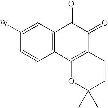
C12=C(C=C([W])C=C1)C(=O)C(=O)C1=C2OC(C)(C)CC1
